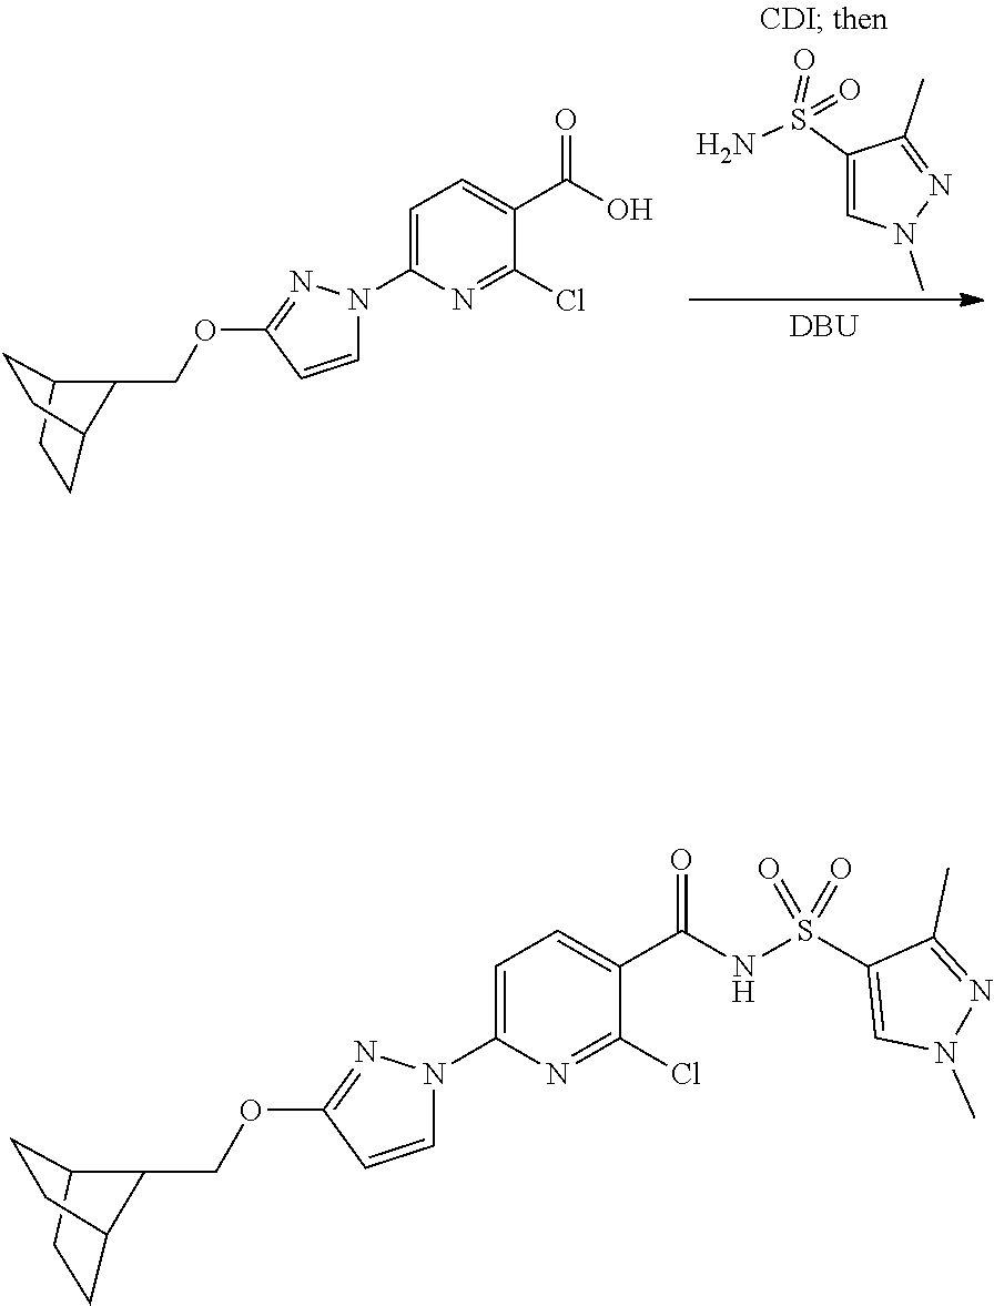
C1CC2CCC1C2COC1=NN(C2=CC=C(C(O)=O)C(Cl)=N2)C=C1.C1(S(N)(=O)=O)=CN(C)N=C1C.[DBU].C1CC2CCC1C2COC1=NN(C2=CC=C(C(NS(C3=CN(C)N=C3C)(=O)=O)=O)C(Cl)=N2)C=C1
